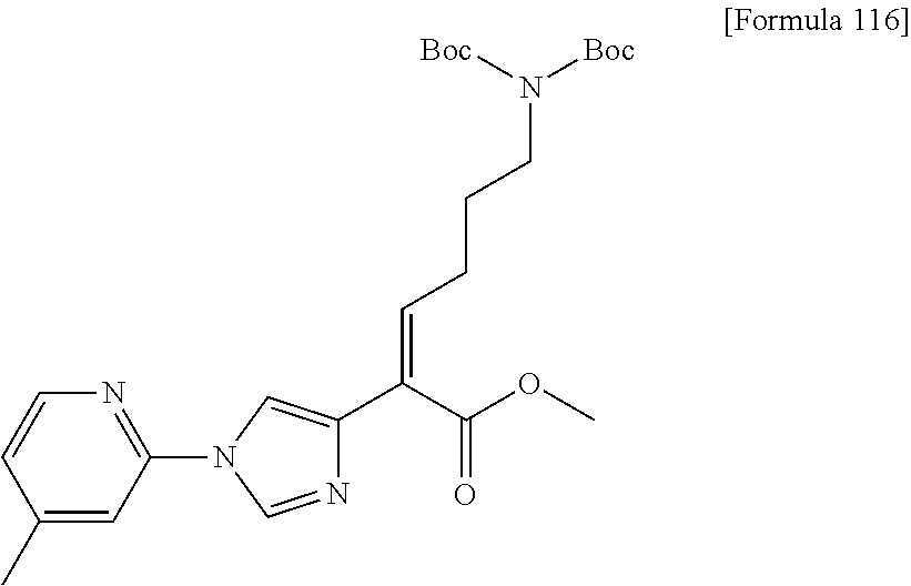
C1=CC(C)=CC(N2C=NC(C(C(OC)=O)=CCCCN([Boc])[Boc])=C2)=N1
